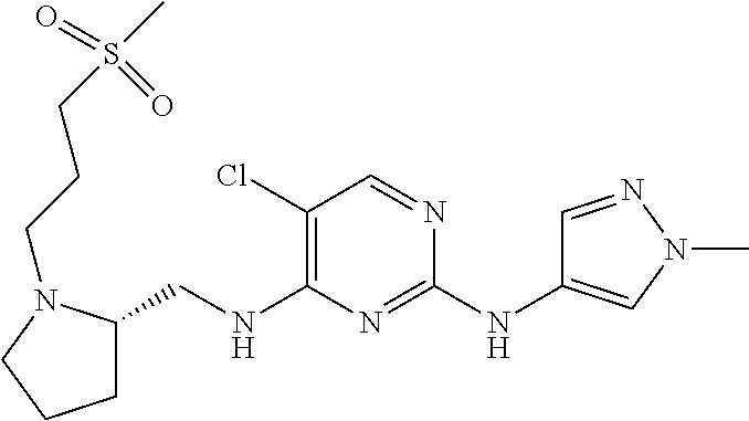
C1C(CNC2=C(Cl)C=NC(NC3=CN(C)N=C3)=N2)N(CCCS(C)(=O)=O)CC1
